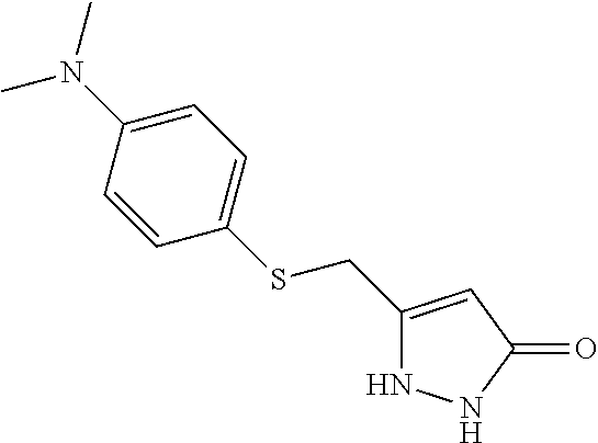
C1(CSC2=CC=C(N(C)C)C=C2)=CC(=O)NN1
